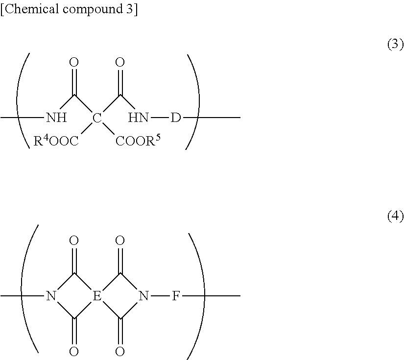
CNC(C(C(N[D]C)=O)([R4OOC])[COOR5])=O.CN1C(=O)[E]2(C(=O)N(FC)C2=O)C1=O
